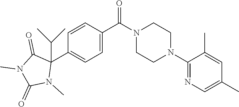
C1=C(C(N2CCN(C3=NC=C(C)C=C3C)CC2)=O)C=CC(C2(C(C)C)C(=O)N(C)C(=O)N2C)=C1
